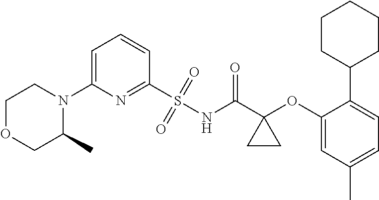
C1(N2CCOCC2C)=CC=CC(S(=O)(=O)NC(C2(OC3=CC(C)=CC=C3C3CCCCC3)CC2)=O)=N1
